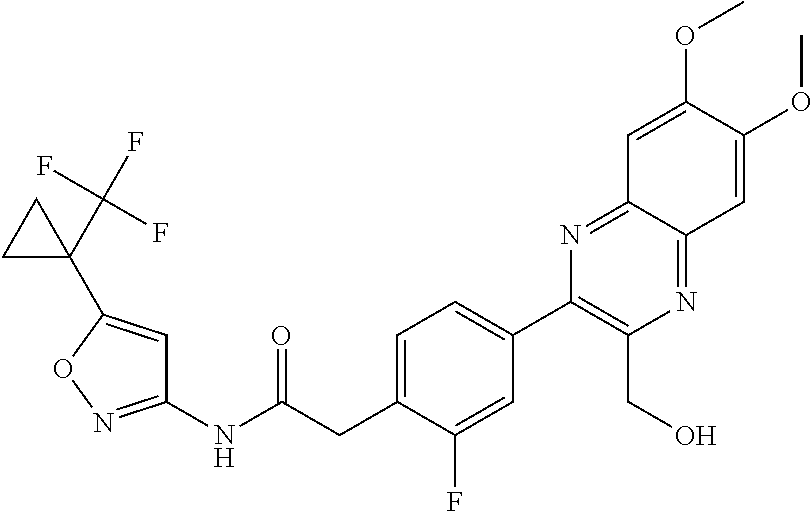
C1(NC(CC2=CC=C(C3=C(CO)N=C4C(=N3)C=C(OC)C(OC)=C4)C=C2F)=O)=NOC(C2(C(F)(F)F)CC2)=C1
